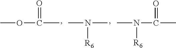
O=C(OC)C.[R6]N(C)C.O=C(N(C)[R6])C
